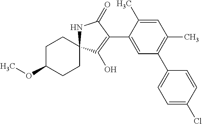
C1C(OC)CCC2(C1)NC(=O)C(C1=CC(C3=CC=C(Cl)C=C3)=C(C)C=C1C)=C2O
